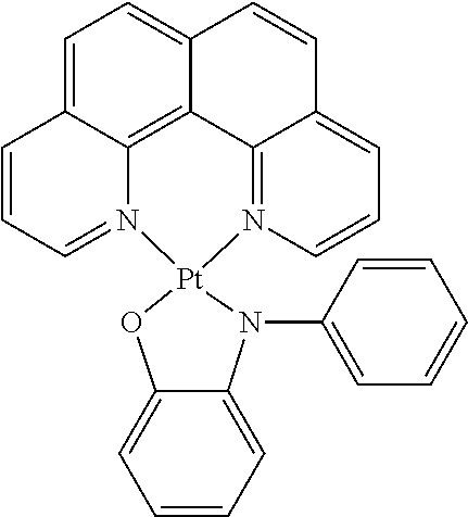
C1=C2C3=C4C(=C1)C=CC1=CC=CN(=C41)[Pt]1(N3=CC=C2)OC2=CC=CC=C2N1C1=CC=CC=C1
